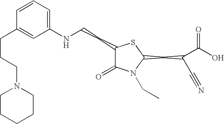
C1(NCCC2C(=O)N(CC)C(CC(C#N)C(O)=O)S2)=CC=CC(CCCN2CCCCC2)=C1
